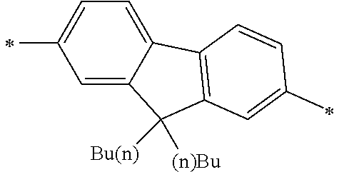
C1(C)=CC=C2C(=C1)C([(n)Bu])([Bu(n)])C1=C2C=CC(C)=C1
